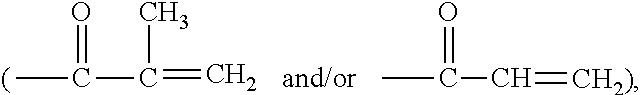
CC(C(=C)C)=O.CC(C=[CH2)])=O
